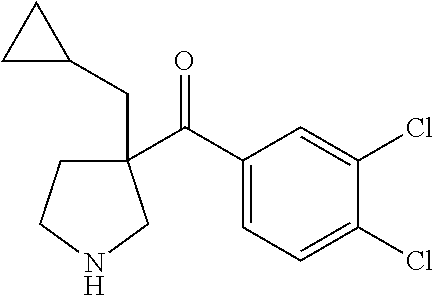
C1(C(C2=CC=C(Cl)C(Cl)=C2)=O)(CC2CC2)CCNC1
